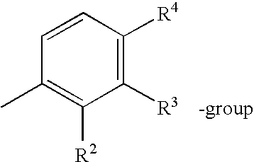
C1=CC([R4])=C([R3])C([R2])=C1C
